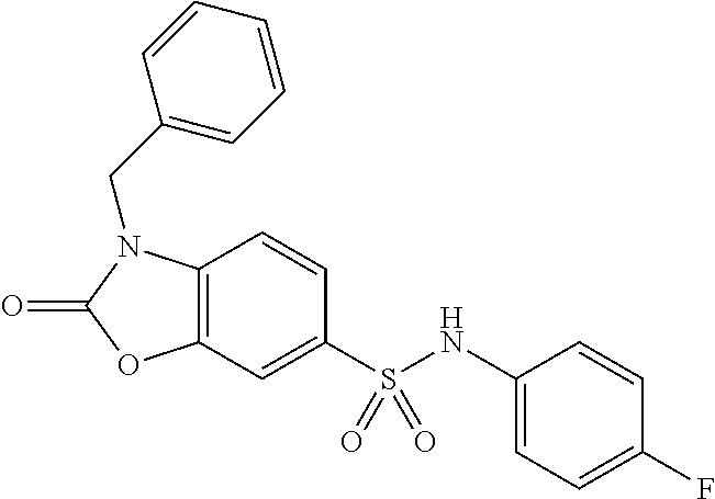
C1=CC2=C(C=C1S(NC1=CC=C(F)C=C1)(=O)=O)OC(=O)N2CC1=CC=CC=C1
